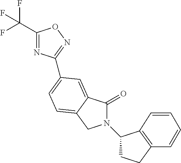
C1(C(F)(F)F)=NC(C2=CC=C3C(=C2)C(=O)N(C2CCC4=C2C=CC=C4)C3)=NO1
